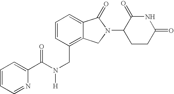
C1=CC(CN(C(=O)C2=CC=CC=N2)[H])=C2C(=C1)C(=O)N(C1CCC(=O)NC1=O)C2
